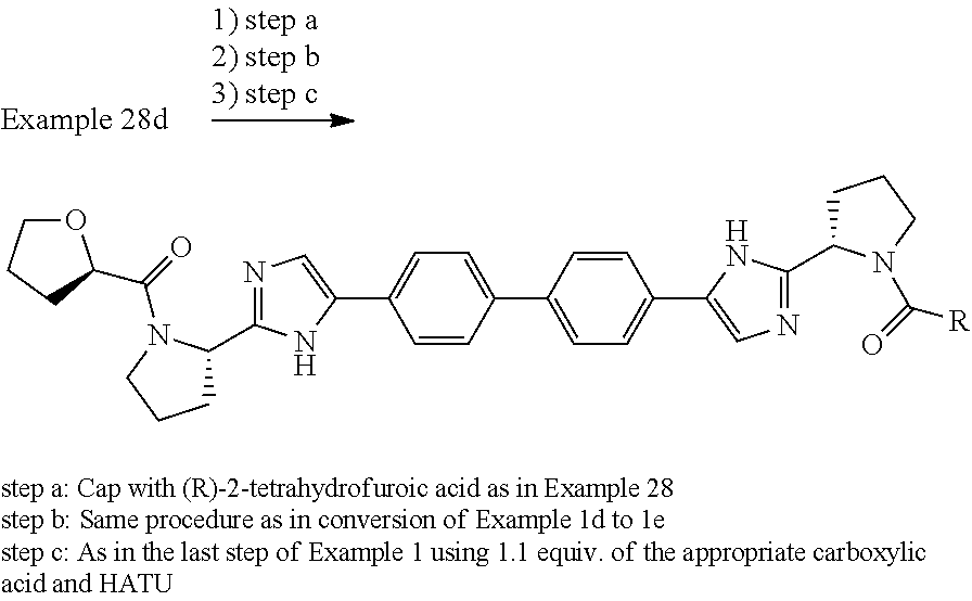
C1=CC(C2=CC=C(C3=CN=C(C4CCCN4C(=O)[R])N3)C=C2)=CC=C1C1=CN=C(C2CCCN2C(=O)C2OCCC2)N1
